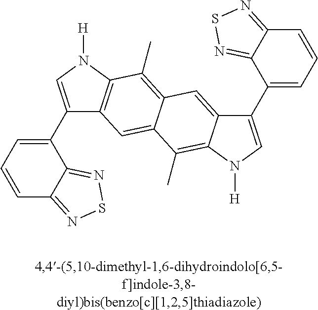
C1(C2=CC=CC3=NSN=C23)=CN([H])C2=C1C=C1C(=C2C)C=C2C(=C1C)N([H])C=C2C1=CC=CC2=NSN=C12
